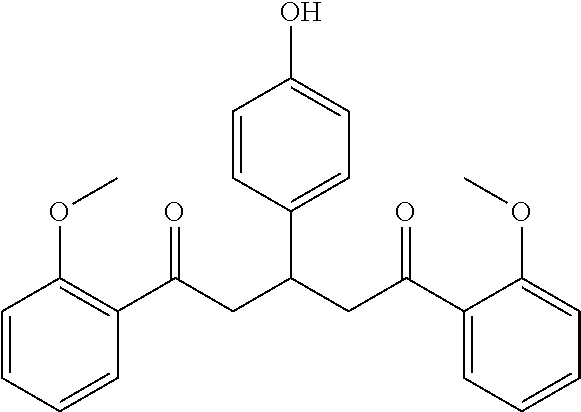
C1=CC=CC(C(=O)CC(C2=CC=C(O)C=C2)CC(=O)C2=CC=CC=C2OC)=C1OC
